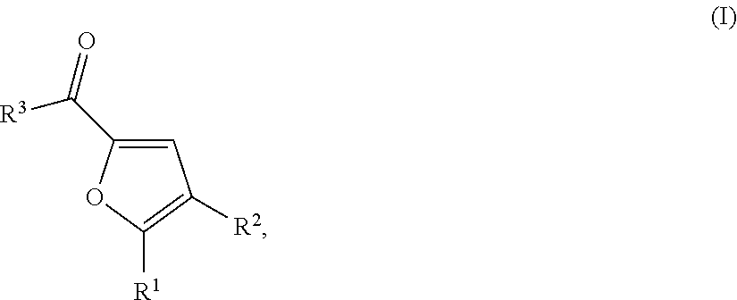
C1=C(C([R3])=O)OC([R1])=C1[R2]
